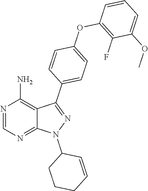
N1(C2CCCC=C2)N=C(C2=CC=C(OC3=C(F)C(OC)=CC=C3)C=C2)C2=C(N)N=CN=C12
